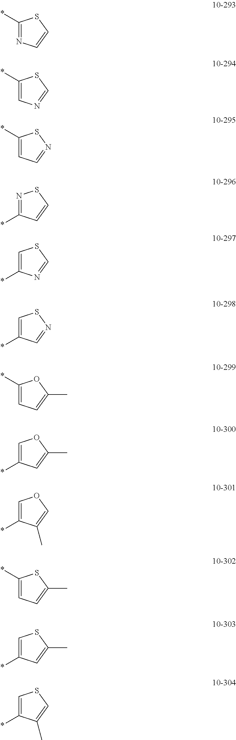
N1=C(*)SC=C1.C1=C(*)SC=N1.C1=C(*)SN=C1.C1(*)=NSC=C1.C1(*)=CSC=N1.C1(*)=CSN=C1.C1=C(*)OC(C)=C1.C1=C(C)OC=C1*.C1(C)=COC=C1*.C1=C(*)SC(C)=C1.C1=C(C)SC=C1*.C1(C)=CSC=C1*
